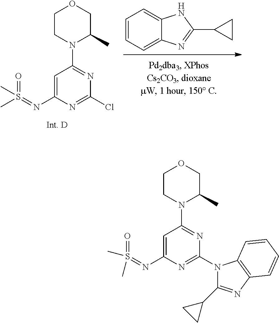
C1=CC=C2C(=C1)NC(C1CC1)=N2.C1CN(C2=NC(Cl)=NC(N=S(C)(=O)C)=C2)C(C)CO1.C1CN(C2=NC(N3C4=C(N=C3C3CC3)C=CC=C4)=NC(N=S(C)(=O)C)=C2)C(C)CO1
